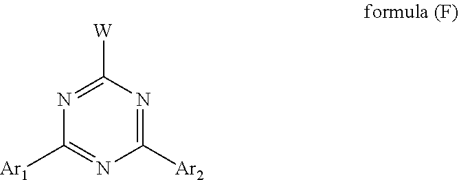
N1=C([W])N=C([Ar2])N=C1[Ar1]
